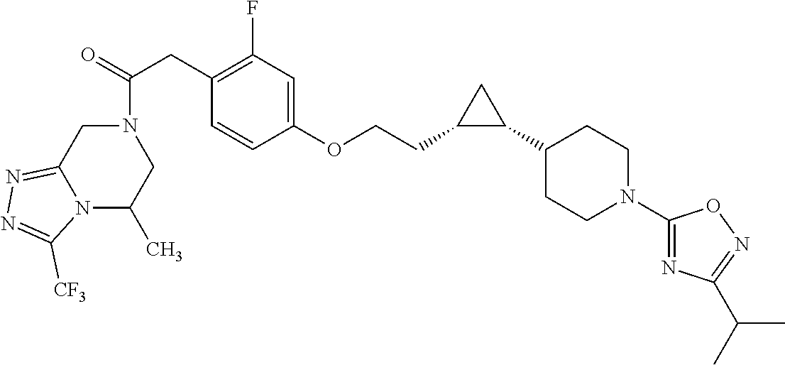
C(=O)(CC1=C(F)C=C(OCCC2C(C3CCN(C4=NC(C(C)C)=NO4)CC3)C2)C=C1)N1CC2=NN=C([CF3])N2C(C)C1
